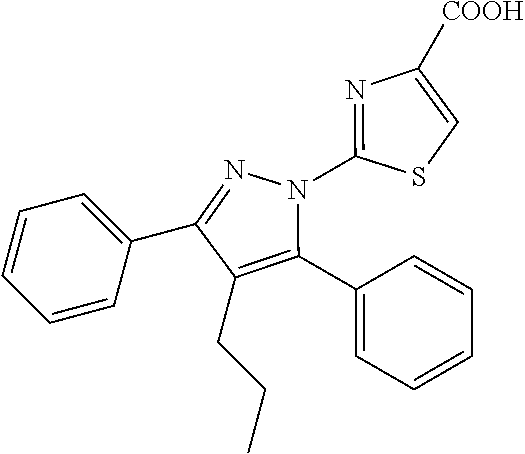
C1=CC=C(C2=NN(C3=NC([COOH])=CS3)C(C3=CC=CC=C3)=C2CCC)C=C1
